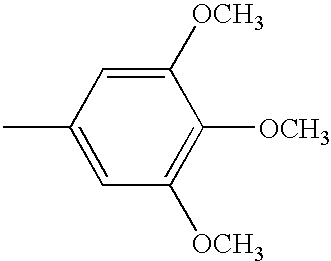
C1([OCH3])=CC(C)=CC([OCH3])=C1[OCH3]
